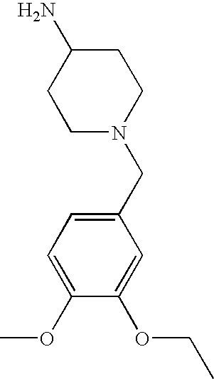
C1N(CC2=CC=C(OC)C(OCC)=C2)CCC(N)C1
